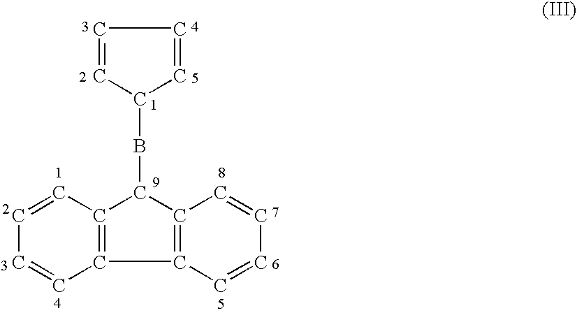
C1=CC2=C(C=C1)C1=C(C2BC2C=CC=C2)C=CC=C1
